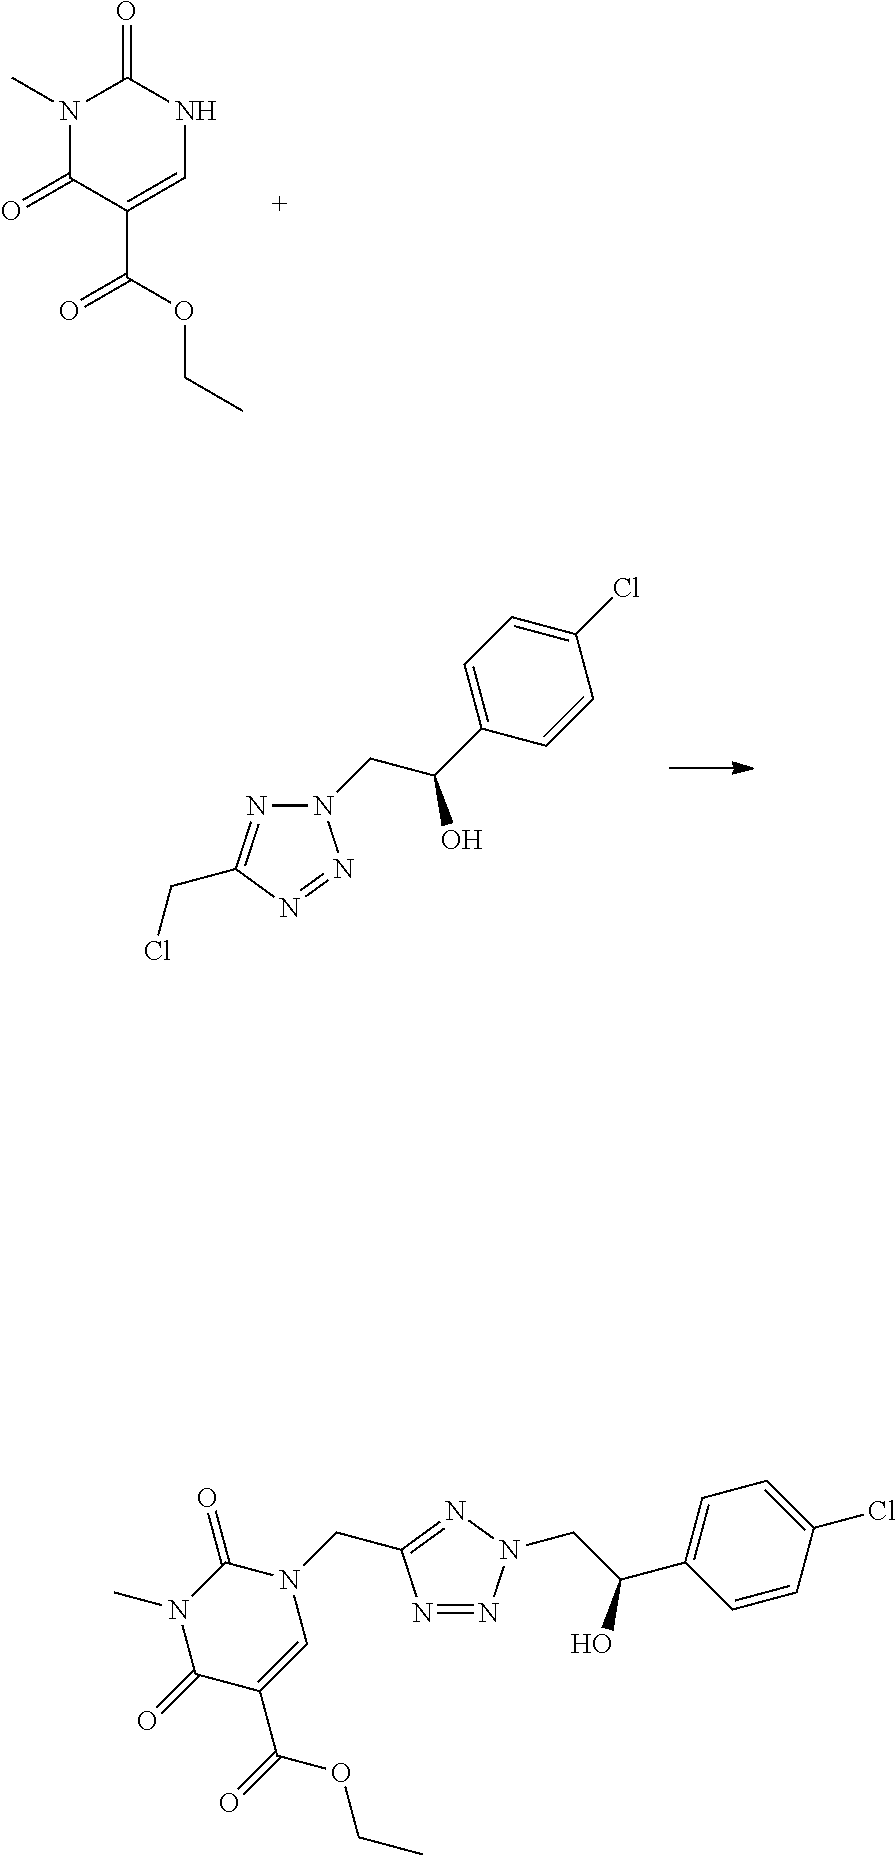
N1(C)C(=O)C(C(=O)OCC)=CNC1=O.C1(Cl)=CC=C(C(CN2N=C(CCl)N=N2)O)C=C1.C1=CC(Cl)=CC=C1C(CN1N=NC(CN2C=C(C(OCC)=O)C(=O)N(C)C2=O)=N1)O
